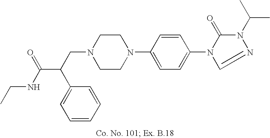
N1(CC(C(NCC)=O)C2=CC=CC=C2)CCN(C2=CC=C(N3C(=O)N(C(C)C)N=C3)C=C2)CC1
